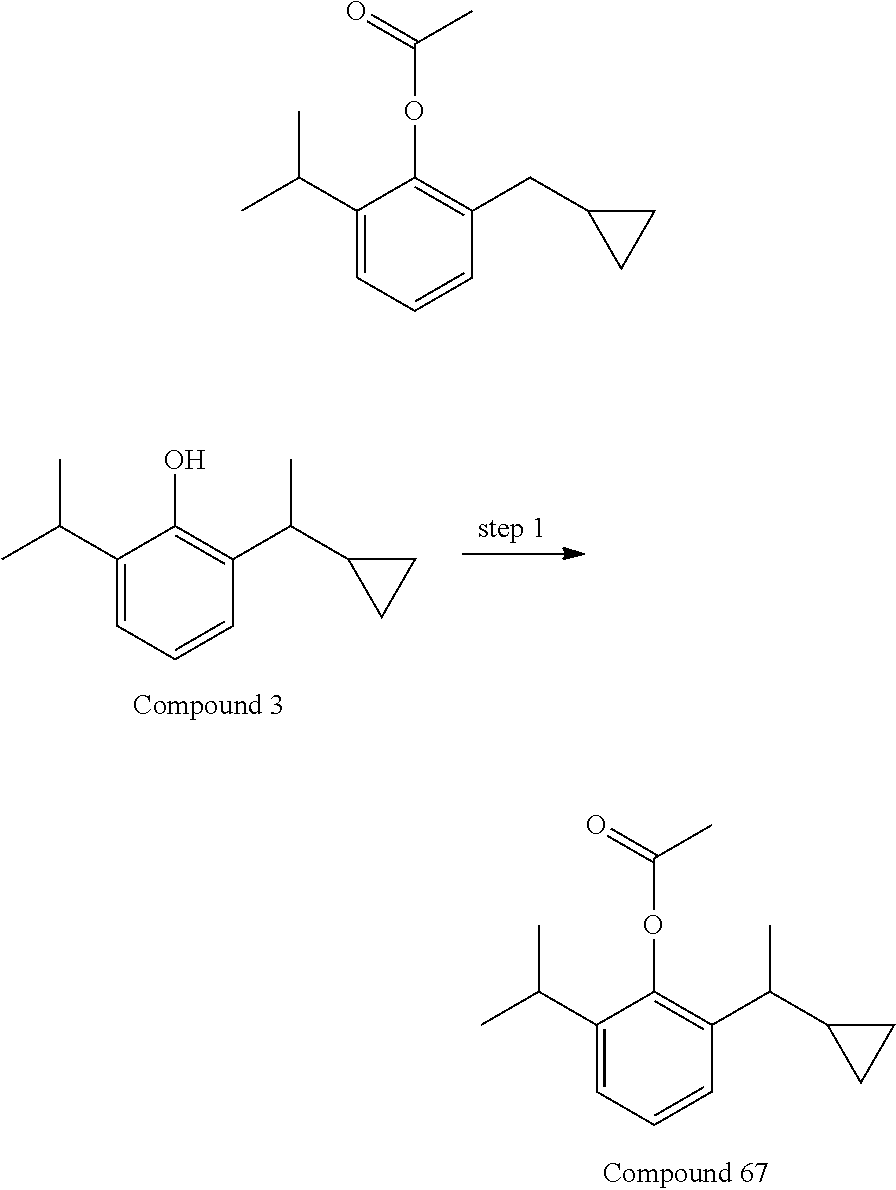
C1(C(C)C)=CC=CC(C(C2CC2)C)=C1O.C1(C(C)C)=CC=CC(C(C2CC2)C)=C1OC(=O)C.C1(C(C)C)=CC=CC(CC2CC2)=C1OC(=O)C
